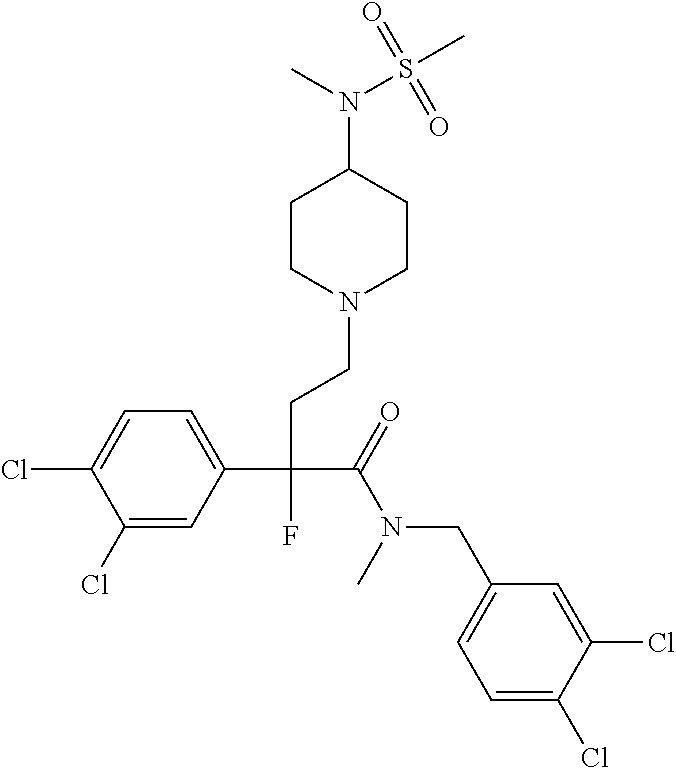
C1(Cl)=CC(C(CCN2CCC(N(C)S(C)(=O)=O)CC2)(C(=O)N(CC2=CC=C(Cl)C(Cl)=C2)C)F)=CC=C1Cl
